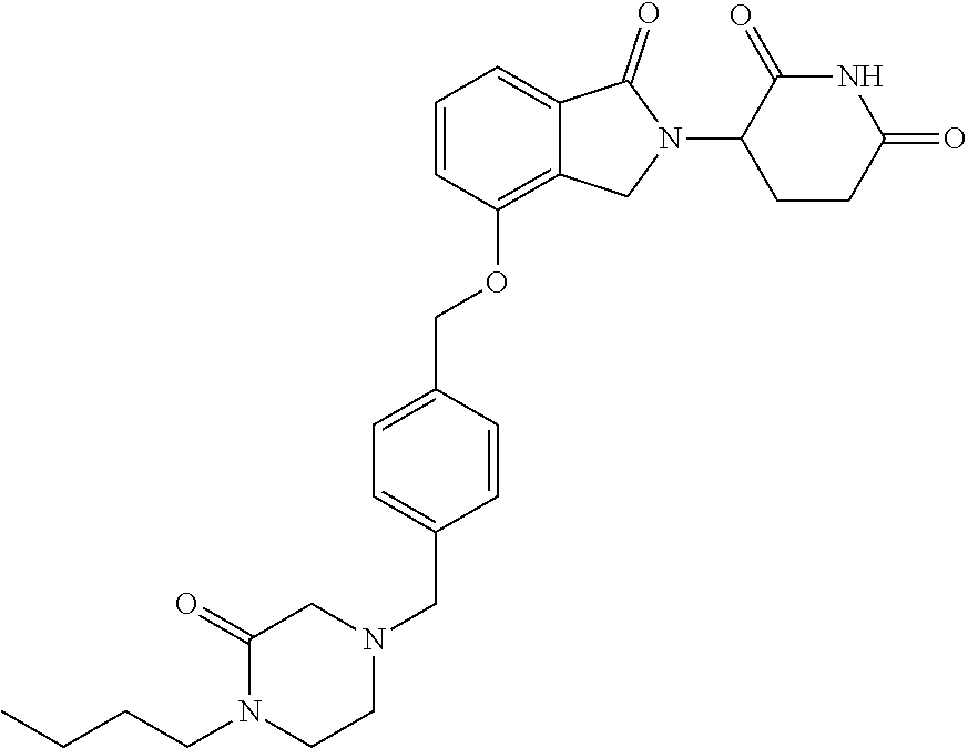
C1=CC(OCC2=CC=C(CN3CC(=O)N(CCCC)CC3)C=C2)=C2C(=C1)C(=O)N(C1C(=O)NC(=O)CC1)C2
